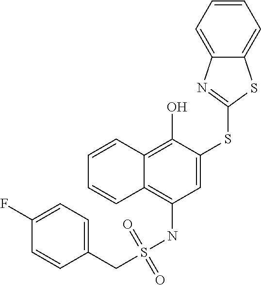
C(S(NC1=C2C(=C(O)C(SC3=NC4=CC=CC=C4S3)=C1)C=CC=C2)(=O)=O)C1=CC=C(F)C=C1
